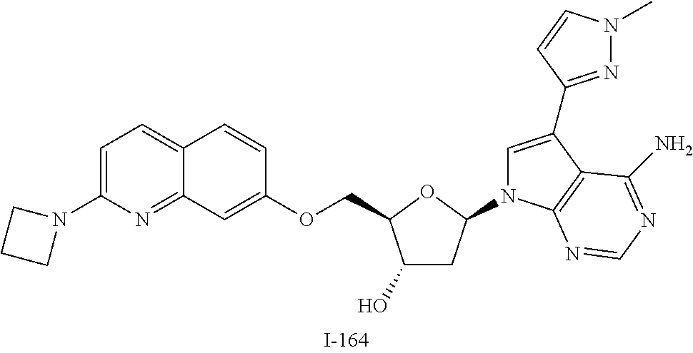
C1(O)CC(N2C=C(C3=NN(C)C=C3)C3=C2N=CN=C3N)OC1COC1=CC2=NC(N3CCC3)=CC=C2C=C1
